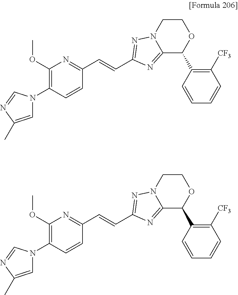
C1=CC(N2C=C(C)N=C2)=C(OC)N=C1C=CC1=NN2C(=N1)C(C1=C([CF3])C=CC=C1)OCC2.C1=CC(N2C=C(C)N=C2)=C(OC)N=C1C=CC1=NN2C(=N1)C(C1=C([CF3])C=CC=C1)OCC2
